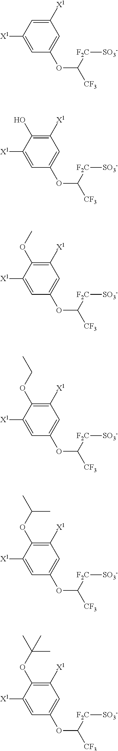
C1([X1])=CC([X1])=CC(OC([F2C][SO3-])[CF3])=C1.C1([X1])=C(O)C([X1])=CC(OC([F2C][SO3-])[CF3])=C1.C1([X1])=C(OC)C([X1])=CC(OC([F2C][SO3-])[CF3])=C1.C1([X1])=C(OCC)C([X1])=CC(OC([F2C][SO3-])[CF3])=C1.C1([X1])=C(OC(C)C)C([X1])=CC(OC([F2C][SO3-])[CF3])=C1.C1([X1])=C(OC(C)(C)C)C([X1])=CC(OC([F2C][SO3-])[CF3])=C1
